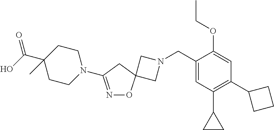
C1N(CC2=CC(C3CC3)=C(C3CCC3)C=C2OCC)CC12ON=C(N1CCC(C(O)=O)(C)CC1)C2
